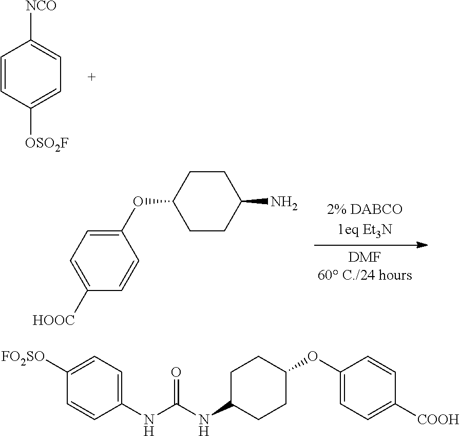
C1=CC([OSO2F])=CC=C1[NCO].C1(OC2CCC(N)CC2)=CC=C([HOOC])C=C1.C1=C([FO2SO])C=CC(NC(NC2CCC(OC3=CC=C([COOH])C=C3)CC2)=O)=C1
